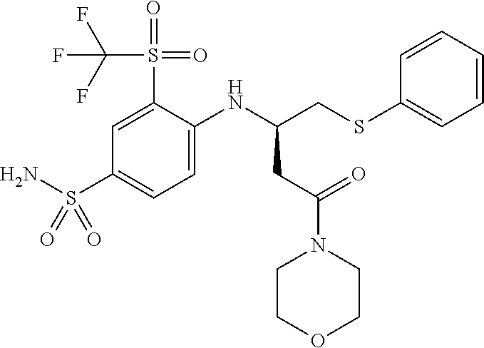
C1(S(C(F)(F)F)(=O)=O)=CC(S(N)(=O)=O)=CC=C1NC(CC(N1CCOCC1)=O)CSC1=CC=CC=C1
